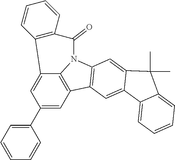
C12=CC(C3=CC=CC=C3)=CC3=C1N(C1=C3C=C3C(=C1)C(C)(C)C1=CC=CC=C31)C(=O)C1=C2C=CC=C1
